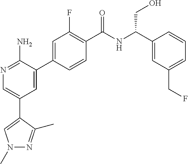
N1=C(N)C(C2=CC(F)=C(C(NC(C3=CC(CF)=CC=C3)CO)=O)C=C2)=CC(C2=CN(C)N=C2C)=C1
